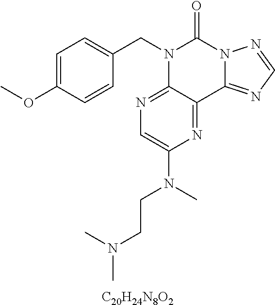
[C20H24N8O2].C1=C(OC)C=CC(CN2C3=NC=C(N(CCN(C)C)C)N=C3C3=NC=NN3C2=O)=C1
